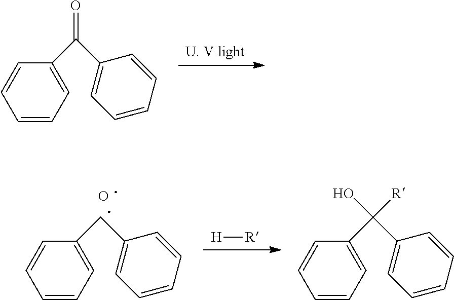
C1=C(C(C2=CC=CC=C2)=O)C=CC=C1.C1=C(CC2=CC=CC=C2)C=CC=C1.O.[H][R].C1=C(C(C2=CC=CC=C2)(O)[R])C=CC=C1
